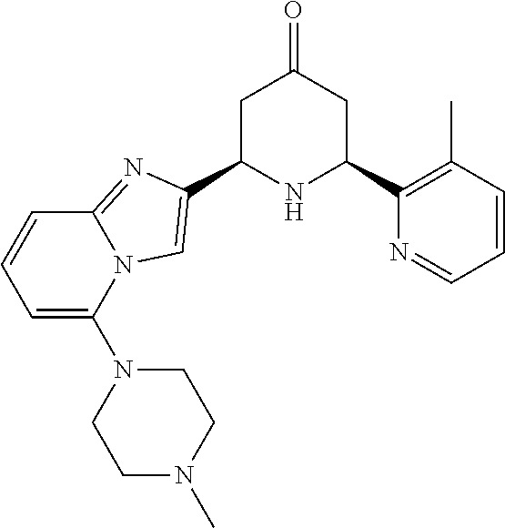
C1C(C2=CN3C(=N2)C=CC=C3N2CCN(C)CC2)NC(C2=C(C)C=CC=N2)CC1=O
